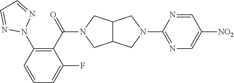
C12C(CN(C(C3=C(N4N=CC=N4)C=CC=C3F)=O)C1)CN(C1=NC=C([NO2])C=N1)C2
